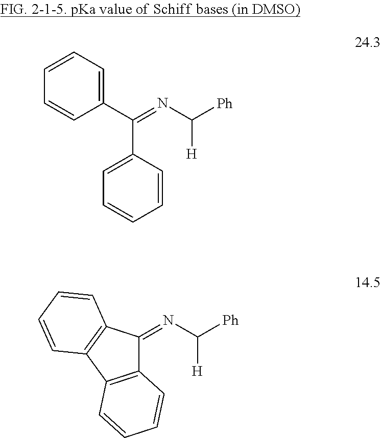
C1(C(=NC([Ph])[H])C2=CC=CC=C2)=CC=CC=C1.C1(=NC([Ph])[H])C2=C(C3=C1C=CC=C3)C=CC=C2
